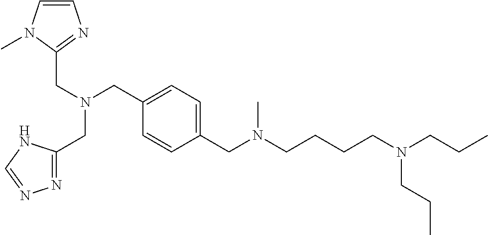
C1=C(CN(CCCCN(CCC)CCC)C)C=CC(CN(CC2=NN=CN2)CC2=NC=CN2C)=C1
